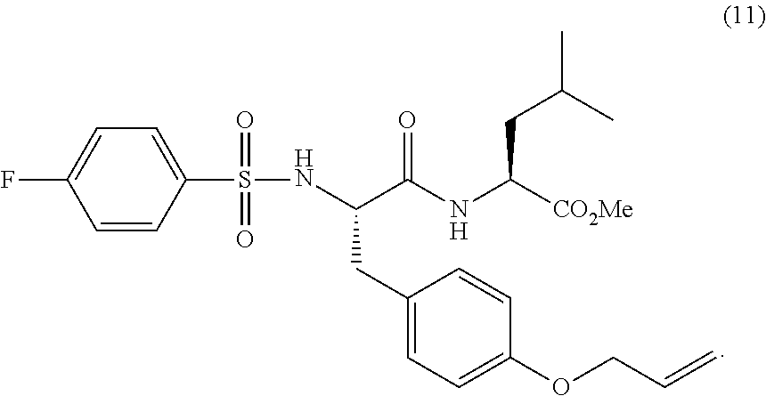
C1=CC(S(=O)(NC(C(NC([CO2Me])CC(C)C)=O)CC2=CC=C(OCC=C)C=C2)=O)=CC=C1F
